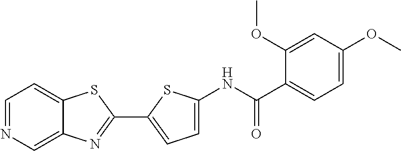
C1(C2=NC3=CN=CC=C3S2)=CC=C(NC(C2=CC=C(OC)C=C2OC)=O)S1
